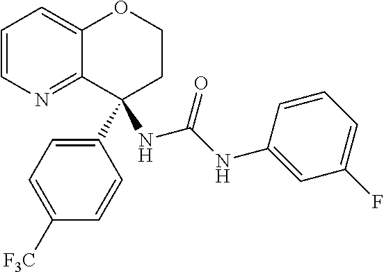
C1=CN=C2C(=C1)OCCC2(NC(NC1=CC(F)=CC=C1)=O)C1=CC=C([F3C])C=C1
